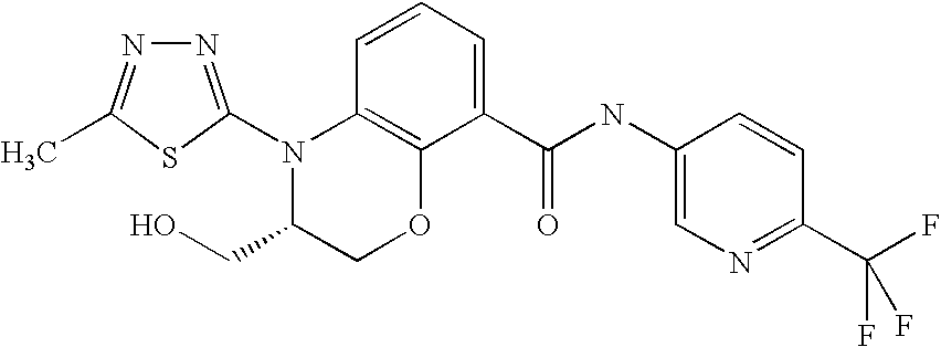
C12=C(C=CC=C1C(NC1=CN=C(C(F)(F)F)C=C1)=O)N(C1=NN=C(C)S1)C(CO)CO2
